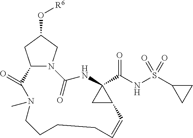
C12N(CC(O[R6])C1)C(=O)NC1(C(NS(C3CC3)(=O)=O)=O)CC1C=CCCCCN(C)C2=O
